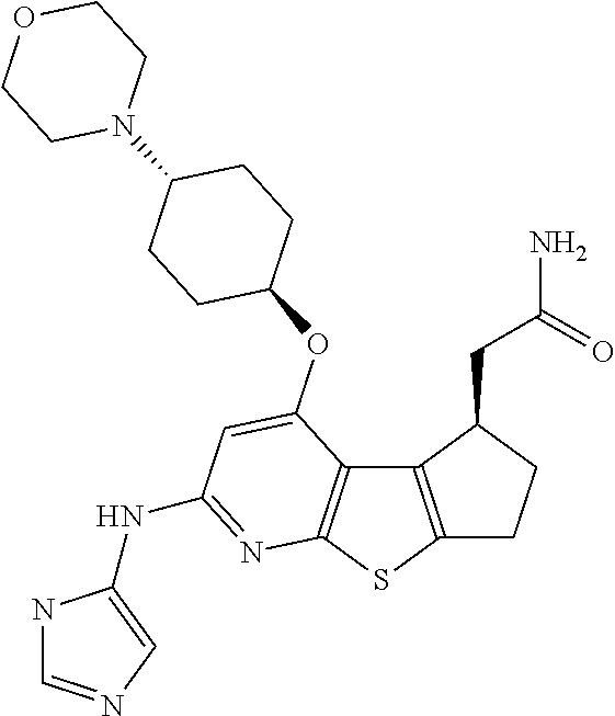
C12=C(SC3=C1C(OC1CCC(N4CCOCC4)CC1)=CC(NC1=CN=CN1)=N3)CCC2CC(N)=O
